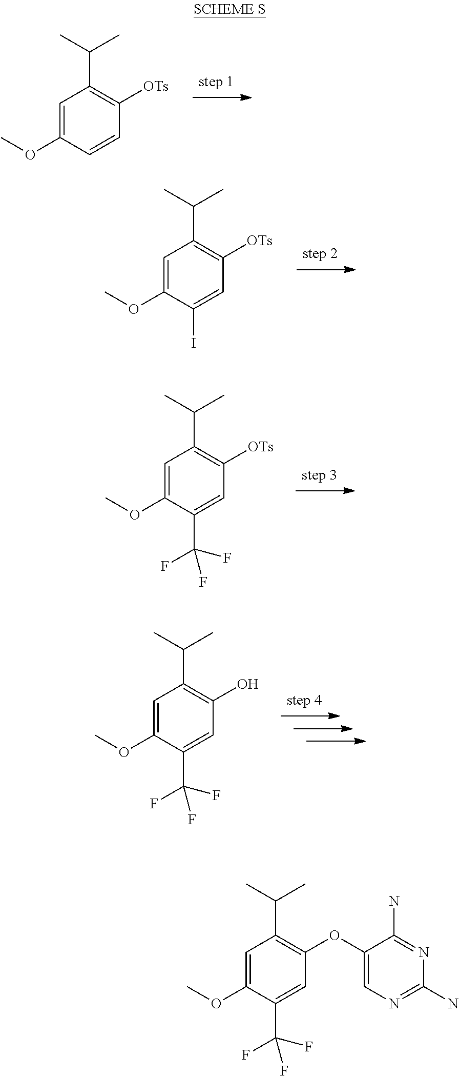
C1=C(OC)C=CC([OTs])=C1C(C)C.C1=C(OC)C(I)=CC([OTs])=C1C(C)C.C1=C(OC)C(C(F)(F)F)=CC([OTs])=C1C(C)C.C1=C(OC)C(C(F)(F)F)=CC(O)=C1C(C)C.O(C1=CN=C(N)N=C1N)C1=C(C(C)C)C=C(OC)C(C(F)(F)F)=C1
